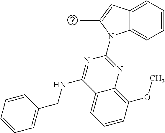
C12=CC=CC=C1N(C1=NC3=C(OC)C=CC=C3C(NCC3=CC=CC=C3)=N1)C(C)=C2
